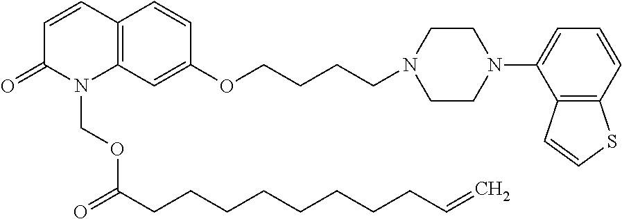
C1=CC2=C(N(COC(CCCCCCCCC=C)=O)C1=O)C=C(OCCCCN1CCN(C3=CC=CC4=C3C=CS4)CC1)C=C2
